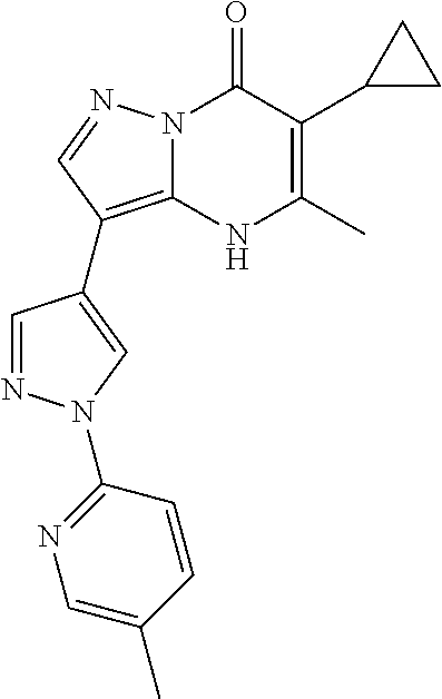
N12C(=C(C3=CN(C4=NC=C(C)C=C4)N=C3)C=N1)NC(C)=C(C1CC1)C2=O
